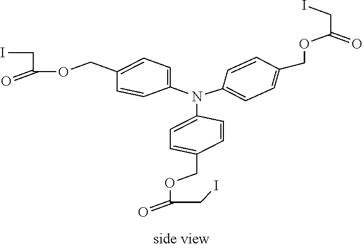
C1(N(C2=CC=C(COC(CI)=O)C=C2)C2=CC=C(COC(=O)CI)C=C2)=CC=C(COC(CI)=O)C=C1
